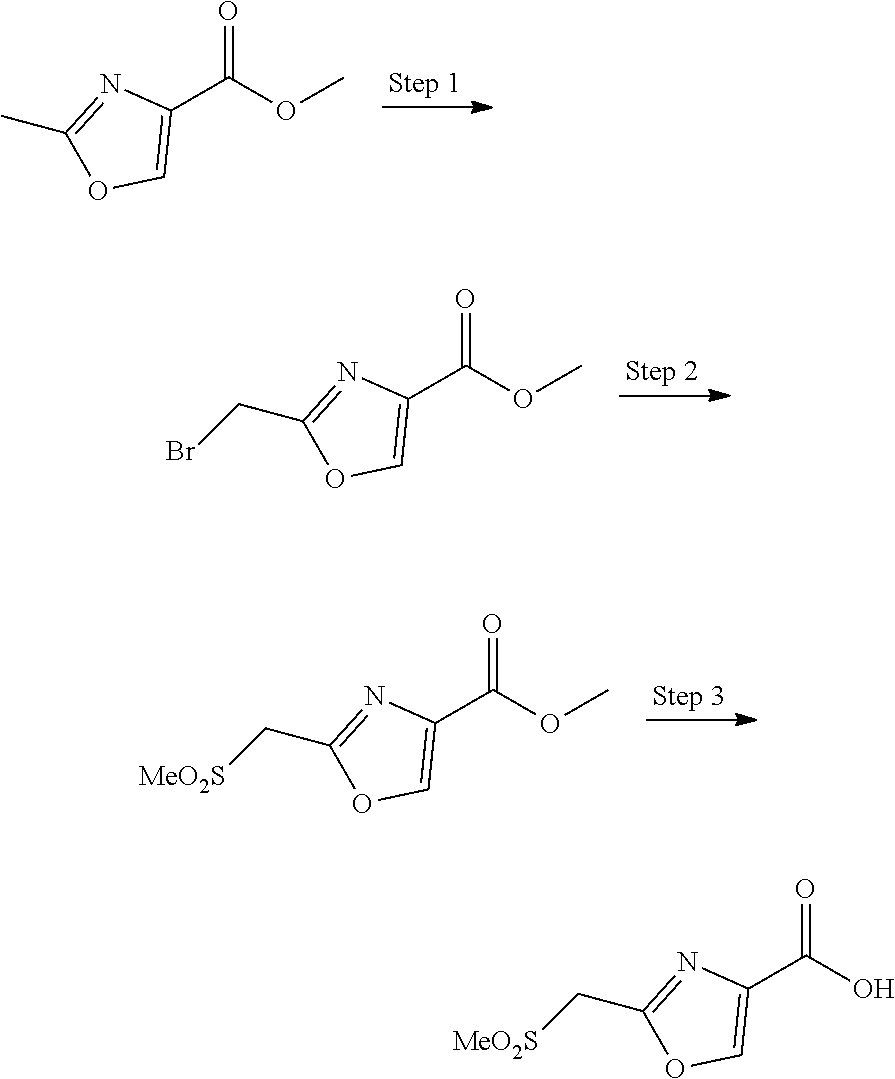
C1(C(OC)=O)=COC(C)=N1.C1(C(OC)=O)=COC(CBr)=N1.C1(C(OC)=O)=COC(C[MeO2S])=N1.C1(C(O)=O)=COC(C[MeO2S])=N1
